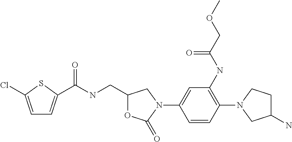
C1=C(Cl)SC(C(NCC2OC(=O)N(C3=CC(NC(COC)=O)=C(N4CCC(N)C4)C=C3)C2)=O)=C1
